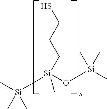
C[Si]([Si](O[Si](C)(C)C)(CCCS)C)(C)C
